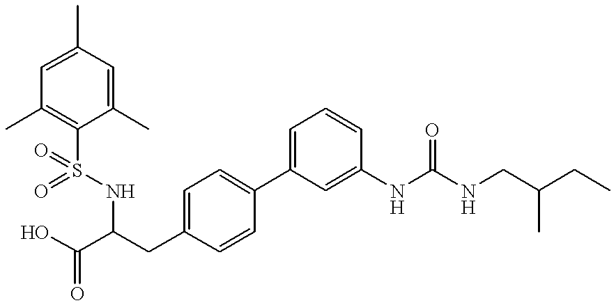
C1(C)=CC(C)=CC(C)=C1S(NC(C(O)=O)CC1=CC=C(C2=CC=CC(NC(NCC(CC)C)=O)=C2)C=C1)(=O)=O
